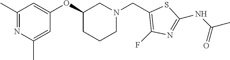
C1(C)=NC(C)=CC(OC2CCCN(CC3=C(F)N=C(NC(C)=O)S3)C2)=C1
